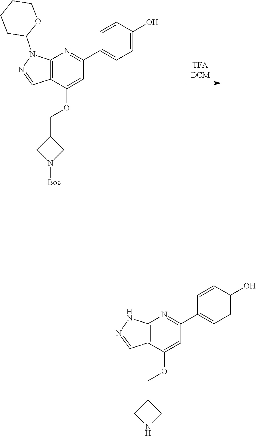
C12=C(N=C(C3=CC=C(O)C=C3)C=C1OCC1CN([Boc])C1)N(C1OCCCC1)N=C2.C12=C(N=C(C3=CC=C(O)C=C3)C=C1OCC1CNC1)NN=C2
